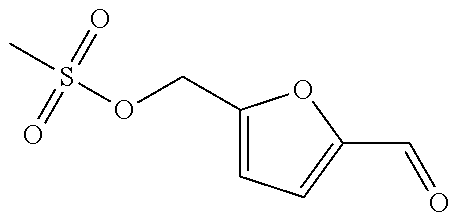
S(OCC1=CC=C(C=O)O1)(C)(=O)=O
